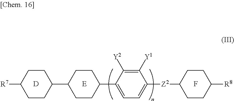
C1([Y1])=C([Y2])C(C2CCC(C3CCC([R7])CC3)CC2)=CC=C1[Z2]C1CCC([R8])CC1.[E].[D].F
